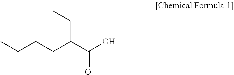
C(CCC(C(O)=O)CC)C
